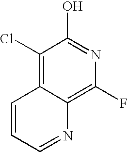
C1(Cl)=C2C(=C(F)N=C1O)N=CC=C2
